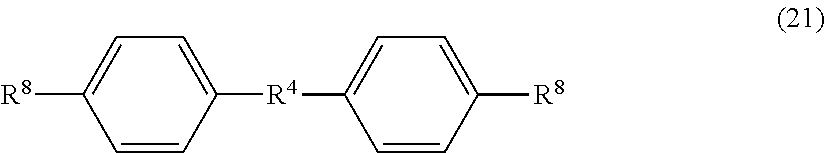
C1=CC([R4]C2=CC=C([R8])C=C2)=CC=C1[R8]
